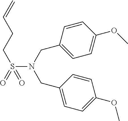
C1(OC)=CC=C(CN(CC2=CC=C(OC)C=C2)S(=O)(CCC=C)=O)C=C1
